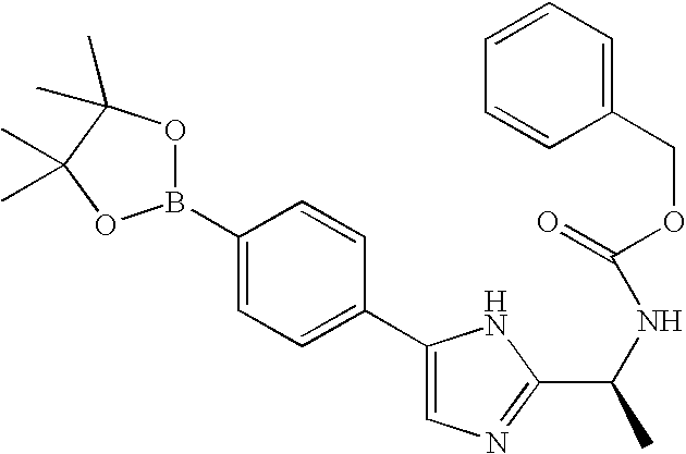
B1(C2=CC=C(C3=CN=C(C(NC(=O)OCC4=CC=CC=C4)C)N3)C=C2)OC(C)(C)C(C)(C)O1
